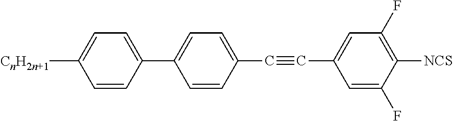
C1([CnH2n+1])=CC=C(C2=CC=C(C#CC3=CC(F)=C([NCS])C(F)=C3)C=C2)C=C1
